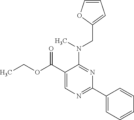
N(C1=NC(C2=CC=CC=C2)=NC=C1C(OCC)=O)(CC1=CC=CO1)C
